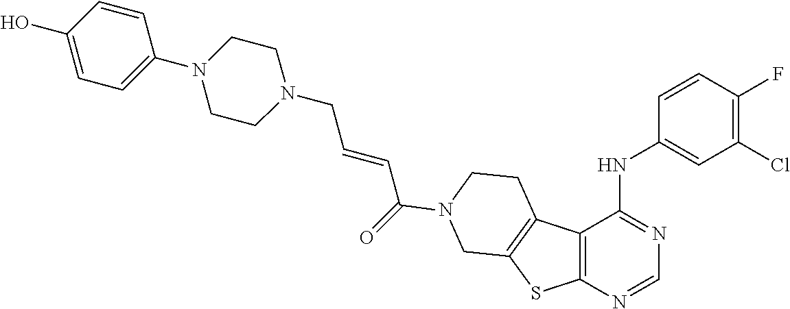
N1(CC=CC(=O)N2CCC3=C(SC4=C3C(NC3=CC(Cl)=C(F)C=C3)=NC=N4)C2)CCN(C2=CC=C(O)C=C2)CC1
